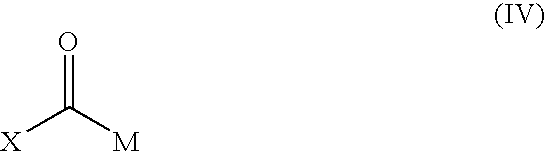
[X]C([M])=O
